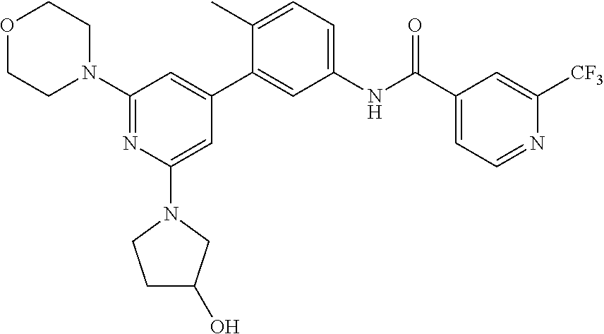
O1CCN(C2=NC(N3CCC(O)C3)=CC(C3=CC(NC(C4=CC=NC([CF3])=C4)=O)=CC=C3C)=C2)CC1
